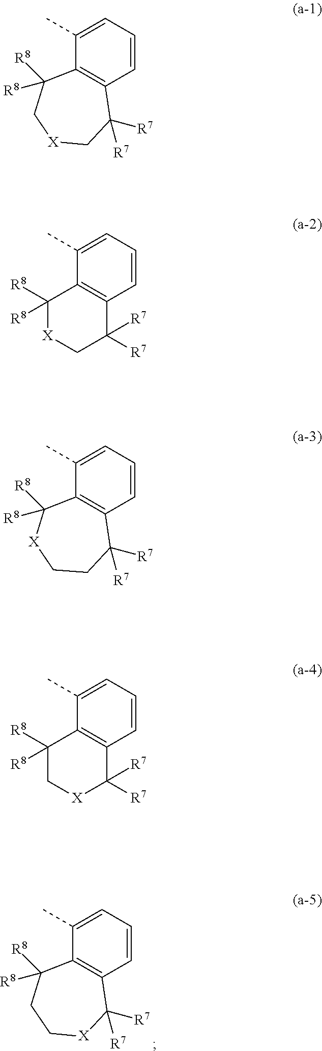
C1=CC=C(C)C2=C1C([R7])([R7])[X]CCC2([R8])[R8].C1=CC=C(C)C2=C1C([R7])([R7])C[X]CC2([R8])[R8].C1=CC=C(C)C2=C1C([R7])([R7])C[X]C2([R8])[R8].C1=CC=C(C)C2=C1C([R7])([R7])CC[X]C2([R8])[R8].C1=CC=C(C)C2=C1C([R7])([R7])[X]CC2([R8])[R8]
